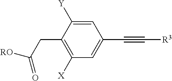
C1=C([Y])C(CC([RO])=O)=C([X])C=C1C#C[R3]
